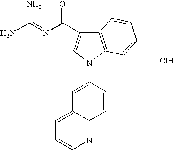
NC(=NC(=O)C1=CN(C2=CC3=CC=CN=C3C=C2)C2=C1C=CC=C2)N.Cl
